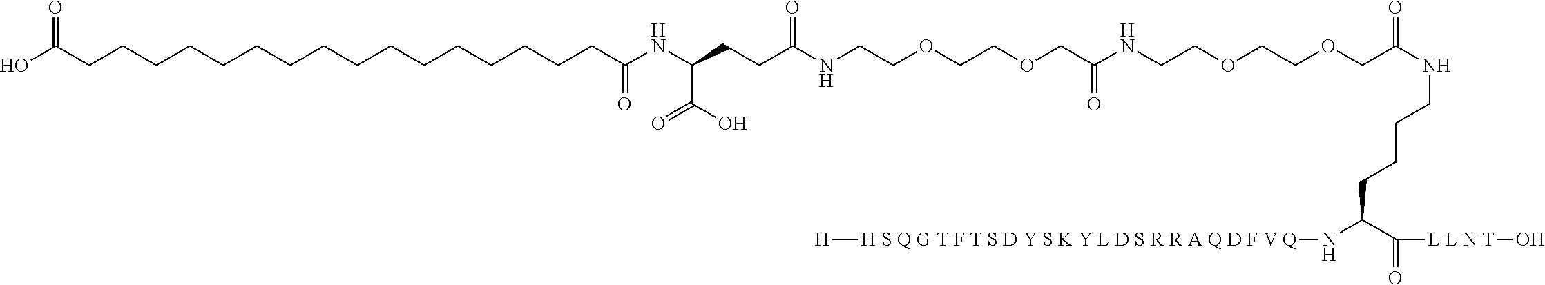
OC(CCCCCCCCCCCCCCCCC(NC(CCC(NCCOCCOCC(NCCOCCOCC(NCCCCC(N[H S Q G T F T S D Y S K Y L D S R R A Q D F V Q][H])C([L L N T]O)=O)=O)=O)=O)C(O)=O)=O)=O
